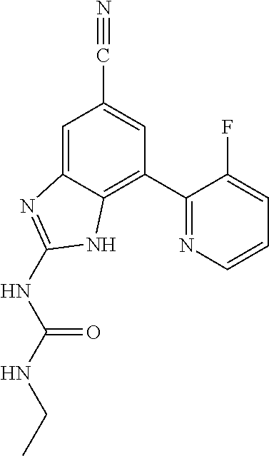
C1=C2C(=C(C3=NC=CC=C3F)C=C1C#N)NC(NC(NCC)=O)=N2
